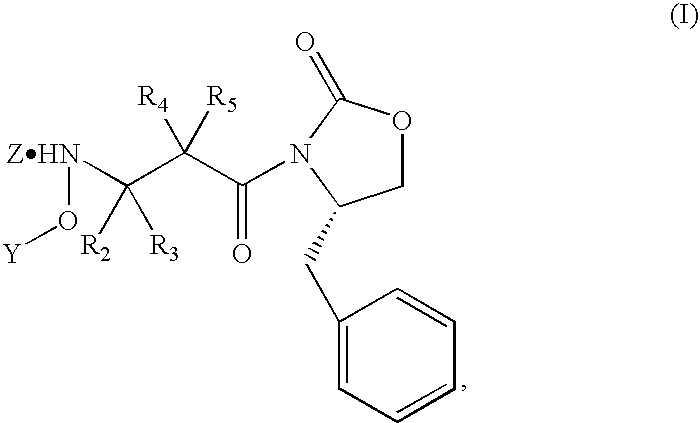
C1OC(=O)N(C(C(C([ZHN]O[Y])([R2])[R3])([R5])[R4])=O)C1CC1=CC=CC=C1
